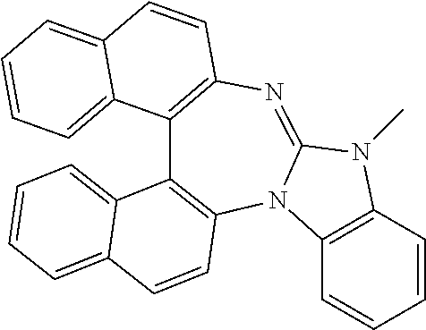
C12=C(C=CC=C1)N1C(=NC3=C(C4=C1C=CC1=CC=CC=C41)C1=CC=CC=C1C=C3)N2C
